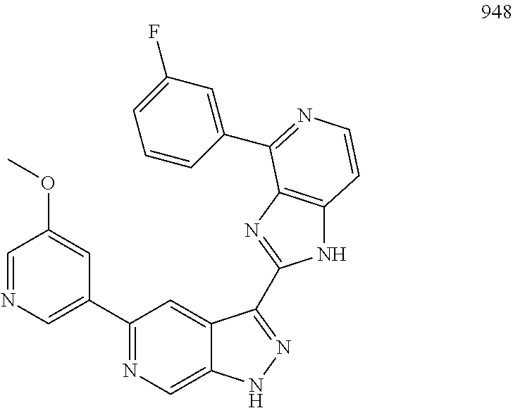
C1=NC=C(C2=NC=C3C(=C2)C(C2=NC4=C(N2)C=CN=C4C2=CC(F)=CC=C2)=NN3)C=C1OC
